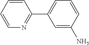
C1=CC=CN=C1C1=CC=CC(N)=C1
